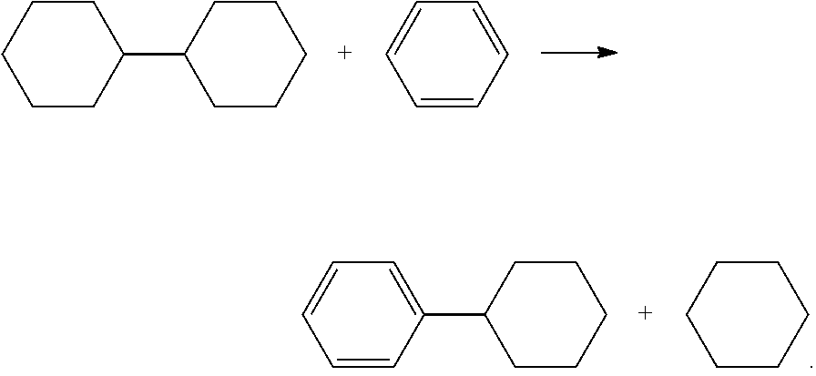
C1(C2CCCCC2)CCCCC1.C1=CC=CC=C1.C1CCCCC1.C1(C2CCCCC2)=CC=CC=C1
